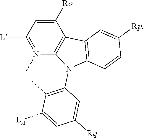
C1([Ro])=CC([L])=N(C)C2=C1C1=C(N2C2=C(C)C([LA])=CC([Rq])=C2)C=CC([Rp])=C1
